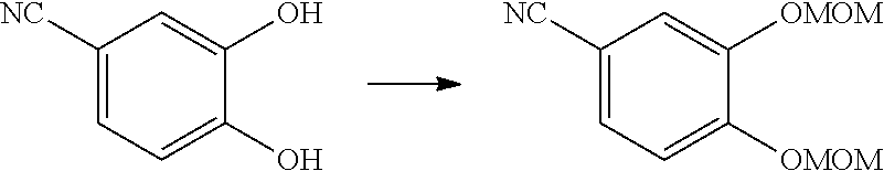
C1([NC])=CC=C(O)C(O)=C1.C1([NC])=CC=C([OMOM])C([OMOM])=C1
